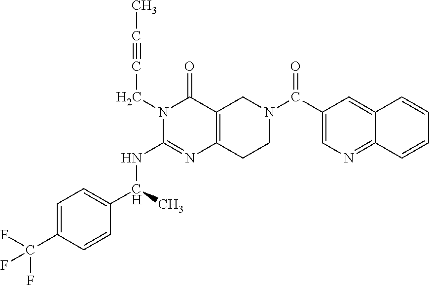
C1=C(C(F)(F)F)C=CC(C(C)NC2=NC3=C(C(=O)N2CC#CC)CN(C(C2=CN=C4C(=C2)C=CC=C4)=O)CC3)=C1
